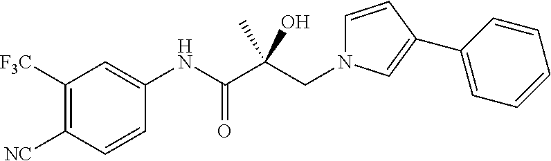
C1([F3C])=C([NC])C=CC(NC(C(CN2C=CC(C3=CC=CC=C3)=C2)(C)O)=O)=C1
